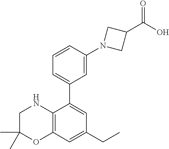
C1=CC(N2CC(C(O)=O)C2)=CC(C2=CC(CC)=CC3=C2NCC(C)(C)O3)=C1
